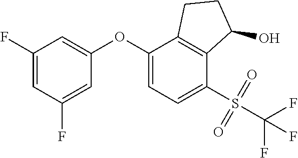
C1(F)=CC(F)=CC(OC2=CC=C(S(=O)(=O)C(F)(F)F)C3=C2CCC3O)=C1
